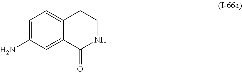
C12=CC=C(N)C=C1C(=O)NCC2
